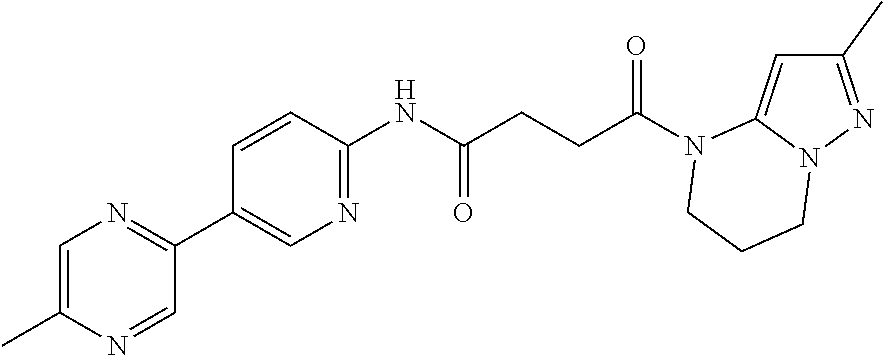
C1(C)=NN2C(=C1)N(C(CCC(NC1=NC=C(C3=NC=C(C)N=C3)C=C1)=O)=O)CCC2
